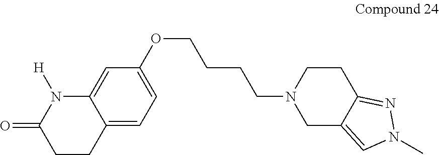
C12=CC=C(OCCCCN3CC4=CN(C)N=C4CC3)C=C1N([H])C(=O)CC2
